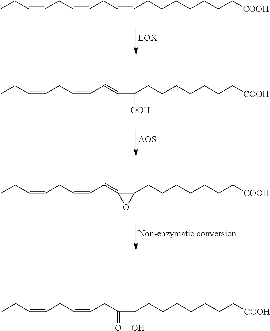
CCC=CCC=CCC=CCCCCCCC[COOH].CCC=CCC=CC=CC(CCCCCCC[COOH])[OOH].O1C(=CC=CCC=CCC)C1CCCCCCC[COOH].O=C(CC=CCC=CCC)C(O)CCCCCCC[COOH]
